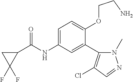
C1(C(=O)NC2=CC=C(OCCN)C(C3=C(Cl)C=NN3C)=C2)CC1(F)F
